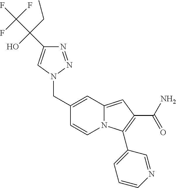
C1(CN2N=NC(C(O)(C(F)(F)F)CC)=C2)=CC2=CC(C(N)=O)=C(C3=CC=CN=C3)N2C=C1
